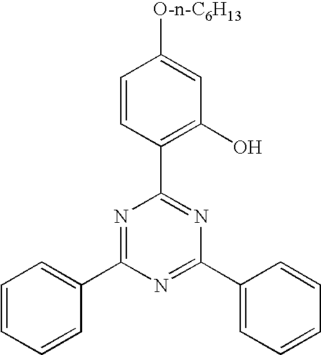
C1=CC(C2=NC(C3=CC=CC=C3)=NC(C3=CC=CC=C3)=N2)=C(O)C=C1[O-n-C6H13]
